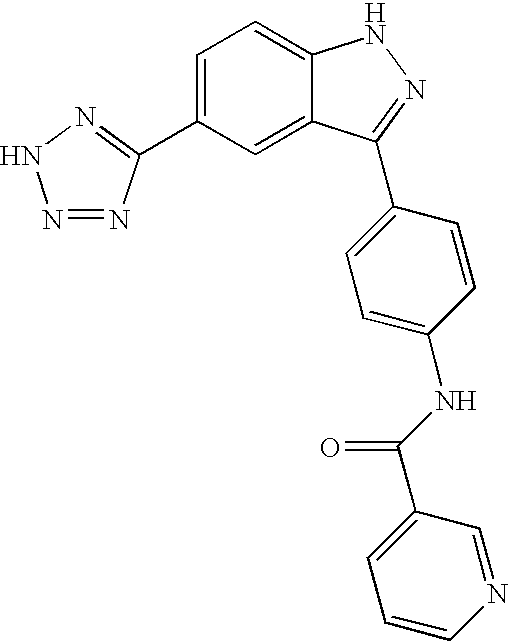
C1=C(C2=NNN=N2)C=C2C(=C1)NN=C2C1=CC=C(NC(C2=CC=CN=C2)=O)C=C1
